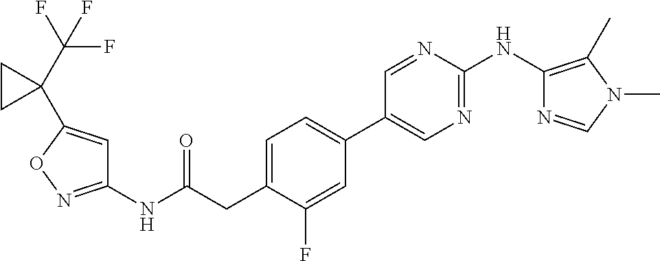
C1=C(CC(NC2=NOC(C3(C(F)(F)F)CC3)=C2)=O)C(F)=CC(C2=CN=C(NC3=C(C)N(C)C=N3)N=C2)=C1
